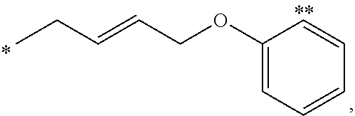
C1(OCC=CCC)=CC=CC=C1
